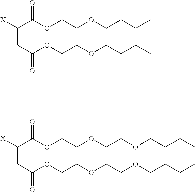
C(CC(OCCOCCCC)=O)(C(OCCOCCCC)=O)[X].C(CC(OCCOCCOCCCC)=O)(C(OCCOCCOCCCC)=O)[X]
